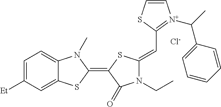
[Cl-].C1=C([Et])C=C2C(=C1)N(C)C(=C1C(=O)N(CC)C(=CC3=[N+](C(C4=CC=CC=C4)C)C=CS3)S1)S2
